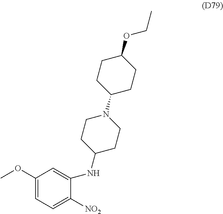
C1(OC)=CC=C([NO2])C(NC2CCN(C3CCC(OCC)CC3)CC2)=C1
